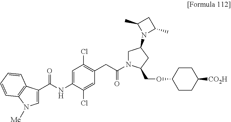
C1=C(Cl)C(NC(C2=CN([Me])C3=C2C=CC=C3)=O)=CC(Cl)=C1CC(N1CC(N2C(C)CC2C)CC1COC1CCC([CO2H])CC1)=O
